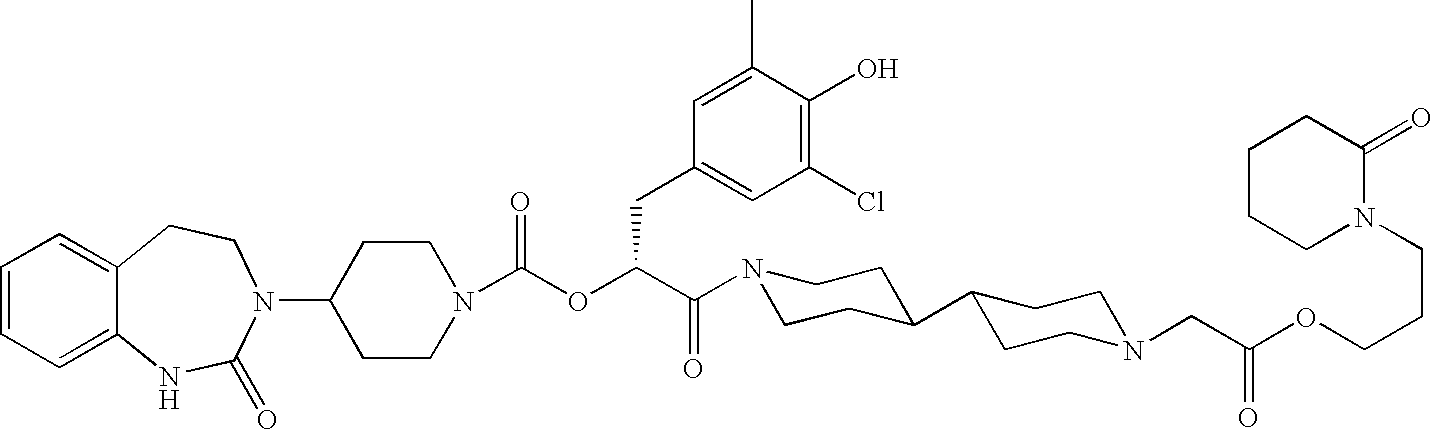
C1=CC=C2C(=C1)CCN(C1CCN(C(OC(C(N3CCC(C4CCN(CC(OCCCN5C(=O)CCCC5)=O)CC4)CC3)=O)CC3=CC(Cl)=C(O)C(C)=C3)=O)CC1)C(=O)N2
